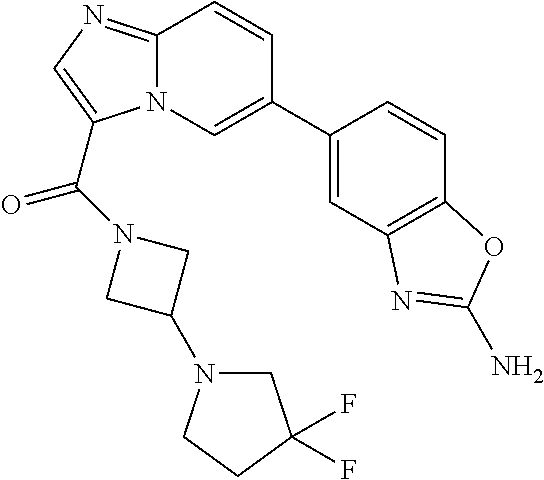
C1(C2=CN3C(=NC=C3C(=O)N3CC(N4CC(F)(F)CC4)C3)C=C2)=CC2=C(C=C1)OC(N)=N2
